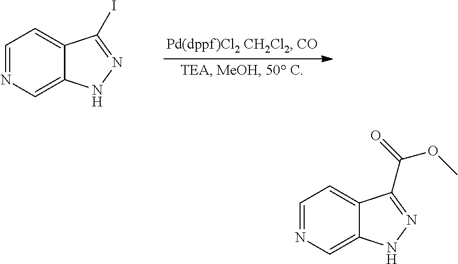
C1=NC=C2C(=C1)C(I)=NN2.C1=NC=C2C(=C1)C(C(OC)=O)=NN2
